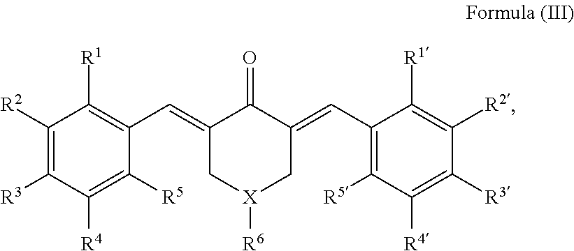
C1([R2])=C([R3])C([R4])=C([R5])C(C=C2C[X]([R6])CC(=CC3=C([R5])C([R4])=C([R3])C([R2])=C3[R1])C2=O)=C1[R1]
